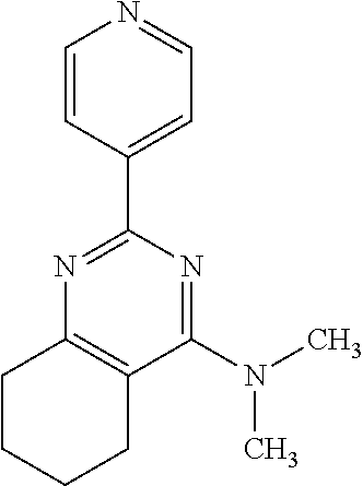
C1(N(C)C)=NC(C2=CC=NC=C2)=NC2=C1CCCC2
